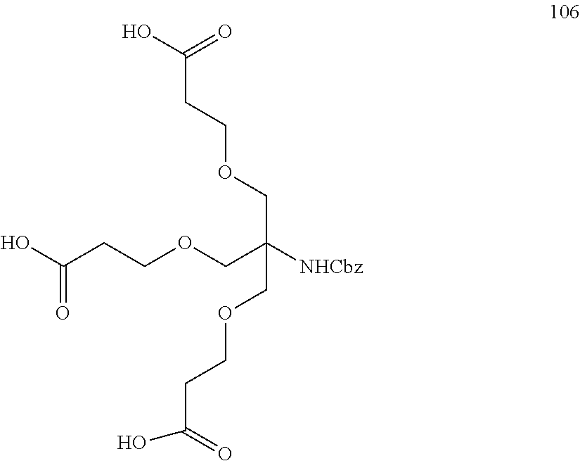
OC(CCOCC(COCCC(O)=O)(COCCC(O)=O)[NHCbz])=O
